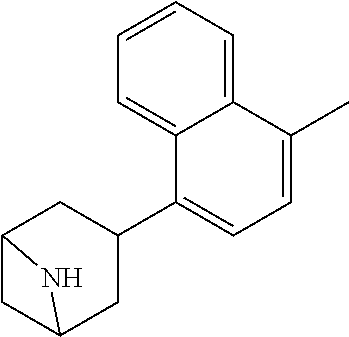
C1=CC=C2C(=C1)C(C1CC3CC(C1)N3)=CC=C2C
